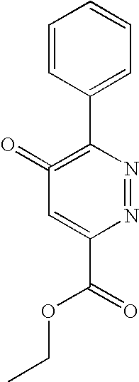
C1=CC(C2=C(=O)C=C(C(=O)OCC)N=N2)=CC=C1
